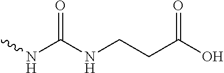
CNC(NCCC(O)=O)=O
